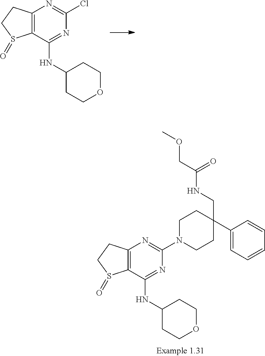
C12=C(C(NC3CCOCC3)=NC(Cl)=N1)S(=O)CC2.C12=C(C(NC3CCOCC3)=NC(N3CCC(C4=CC=CC=C4)(CNC(COC)=O)CC3)=N1)S(=O)CC2
